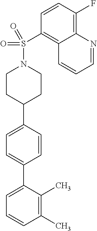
C1(C)=C(C)C(C2=CC=C(C3CCN(S(C4=C5C(=C(F)C=C4)N=CC=C5)(=O)=O)CC3)C=C2)=CC=C1
